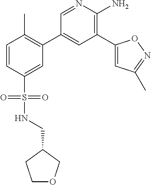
C1=CC(S(=O)(=O)NCC2CCOC2)=CC(C2=CC(C3=CC(C)=NO3)=C(N)N=C2)=C1C
